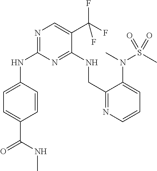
N(C1=NC=C(C(F)(F)F)C(NCC2=NC=CC=C2N(C)S(=O)(C)=O)=N1)C1=CC=C(C(NC)=O)C=C1
